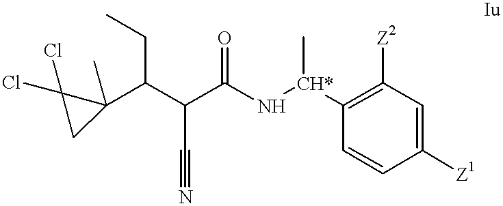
C(C(C(N[CH*](C)C1=C([Z2])C=C([Z1])C=C1)=O)C#N)(C1(C)C(Cl)(Cl)C1)CC
